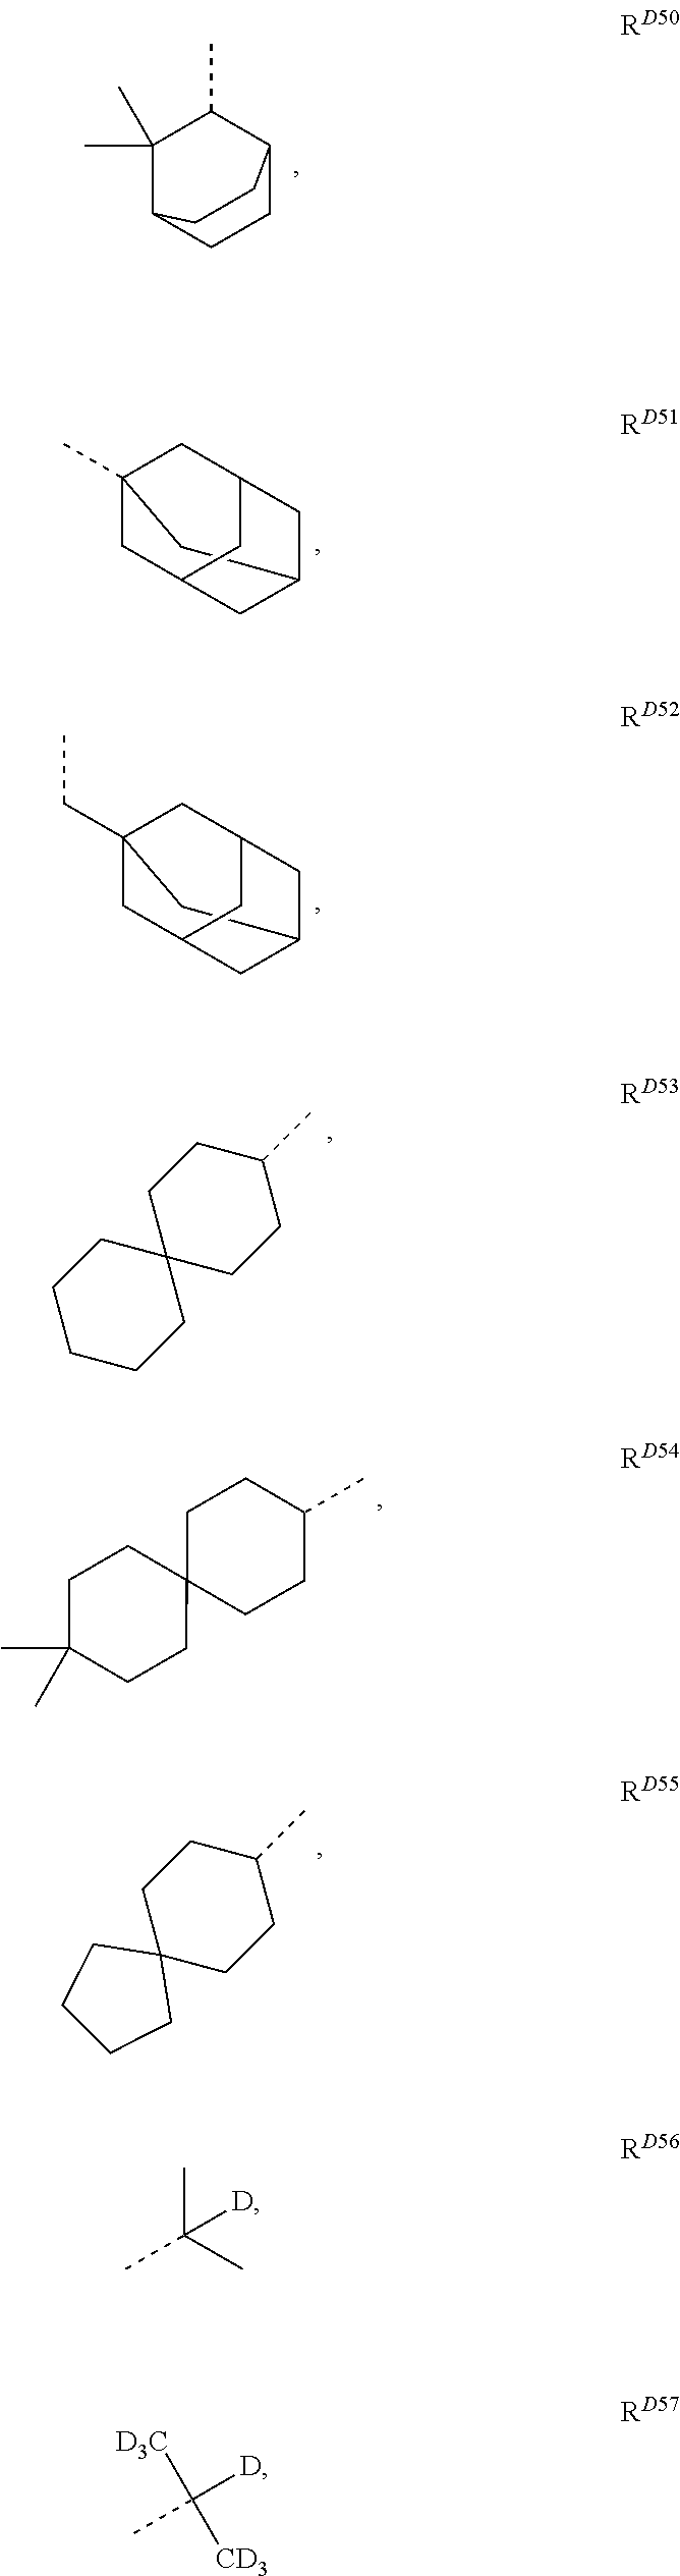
C1(C)(C)C2CCC(C1C)CC2.C12CC3(C)CC(CC(C3)C1)C2.C12CC3(CC)CC(CC(C3)C1)C2.C12(CCC(C)CC1)CCCCC2.C12(CCC(C)CC1)CCC(C)(C)CC2.C12(CCC(C)CC1)CCCC2.CC(C)([D])C.[D3C]C([CD3])([D])C
